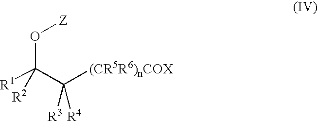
[R1]C(C([(CR5R6)nCOX])([R4])[R3])(O[Z])[R2]
